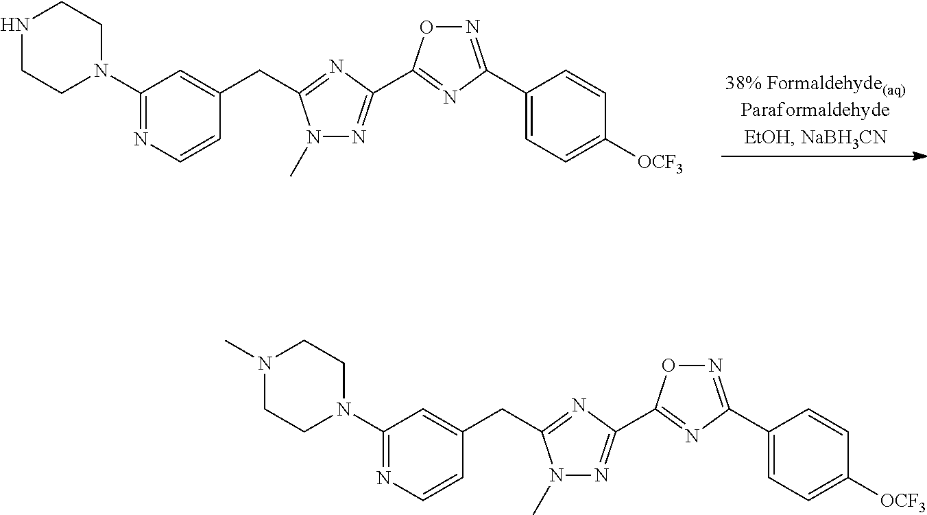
C1(N2CCNCC2)=NC=CC(CC2=NC(C3=NC(C4=CC=C([OCF3])C=C4)=NO3)=NN2C)=C1.C1(N2CCN(C)CC2)=NC=CC(CC2=NC(C3=NC(C4=CC=C([OCF3])C=C4)=NO3)=NN2C)=C1
